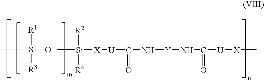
C[Si]([R1])([R3])O.C[Si]([R2])([R4])[X][U]C(N[Y]NC(=O)[U][X]C)=O
